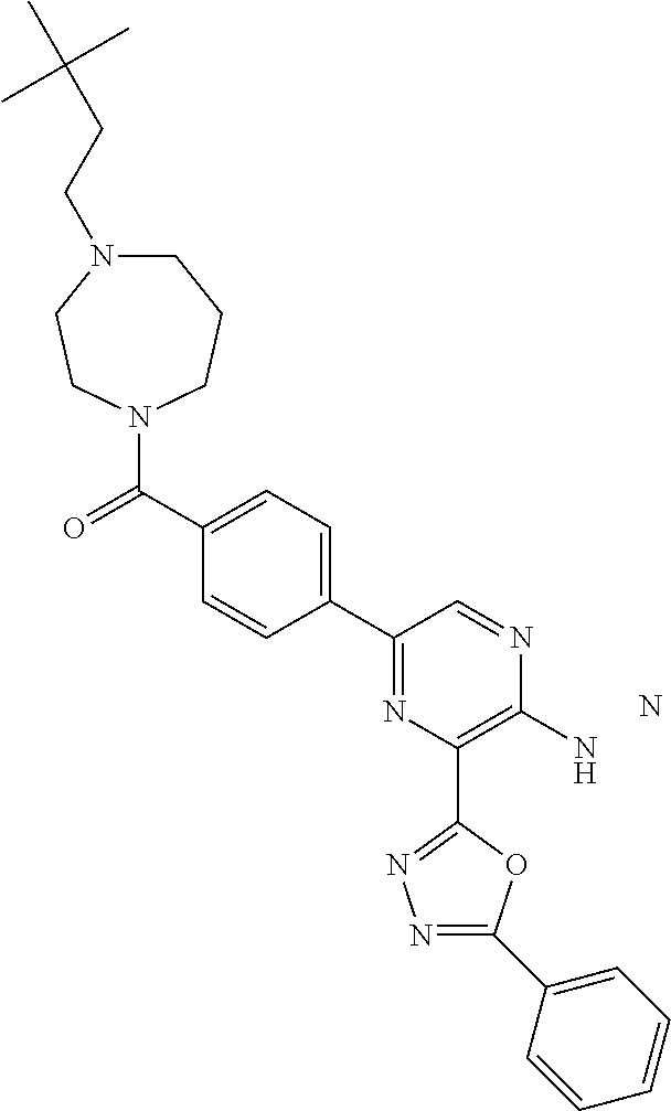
N.C1N(CCC(C)(C)C)CCN(C(=O)C2=CC=C(C3=NC(C4=NN=C(C5=CC=CC=C5)O4)=C(N)N=C3)C=C2)CC1
